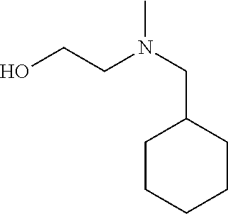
C1CCCCC1CN(CCO)C
